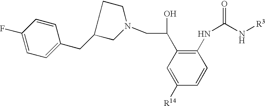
C1=C([R14])C=CC(NC(=O)N[R3])=C1C(CN1CCC(CC2=CC=C(F)C=C2)C1)O
